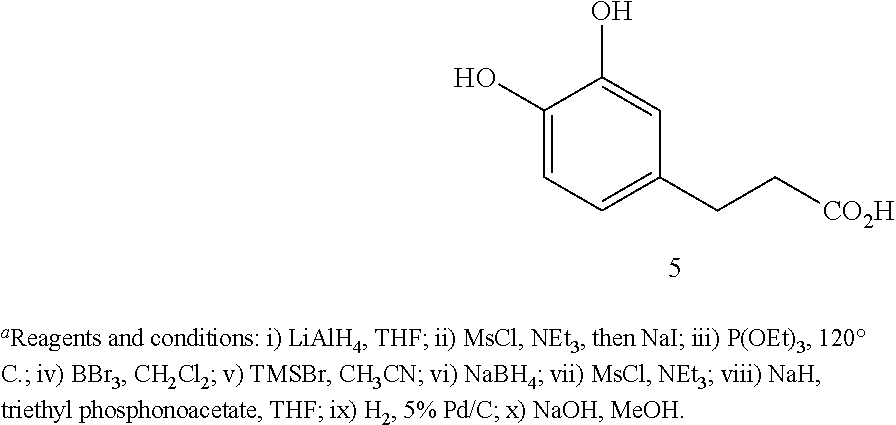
C1(O)=CC=C(CC[CO2H])C=C1O
